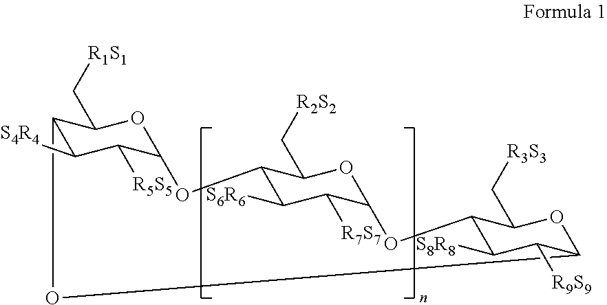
C12C([S4R4])C([R5S5])C(OC1C[R1S1])OC1C([S6R6])C([R7S7])C(OC1C[R2S2])OC1C([S8R8])C([R9S9])C(O2)OC1C[R3S3]
